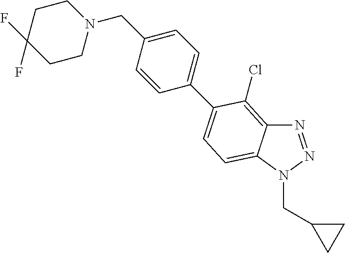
N1=NN(CC2CC2)C2=CC=C(C3=CC=C(CN4CCC(F)(F)CC4)C=C3)C(Cl)=C12
